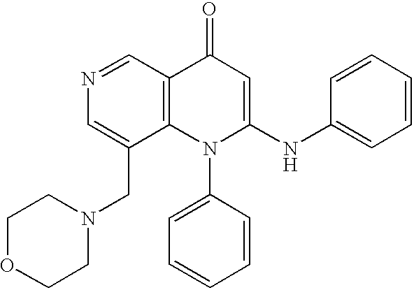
N1=CC2=C(C(CN3CCOCC3)=C1)N(C1=CC=CC=C1)C(NC1=CC=CC=C1)=CC2=O
